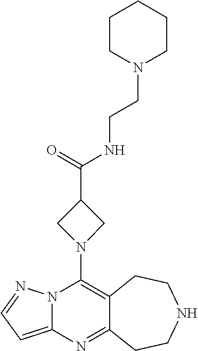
C12=C(N3CC(C(=O)NCCN4CCCCC4)C3)N3C(=CC=N3)N=C1CCNCC2
